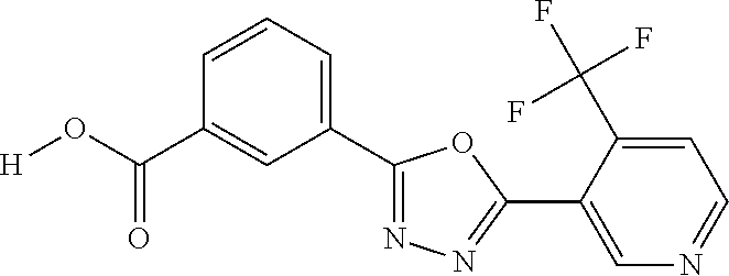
[H]OC(C1=CC(C2=NN=C(C3=CN=CC=C3C(F)(F)F)O2)=CC=C1)=O
